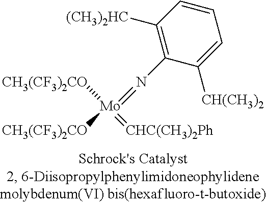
C1=CC([(CH3)2HC])=C(N=[Mo]([CH3(CF3)2CO])([CH3(CF3)2CO])=[CHC(CH3)2Ph])C([CH(CH3)2])=C1
